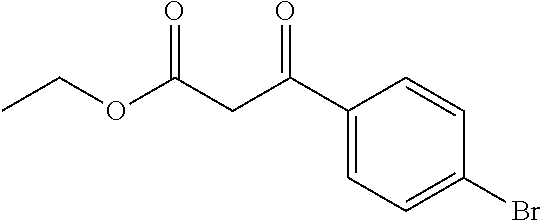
C1(C(CC(OCC)=O)=O)=CC=C(Br)C=C1
